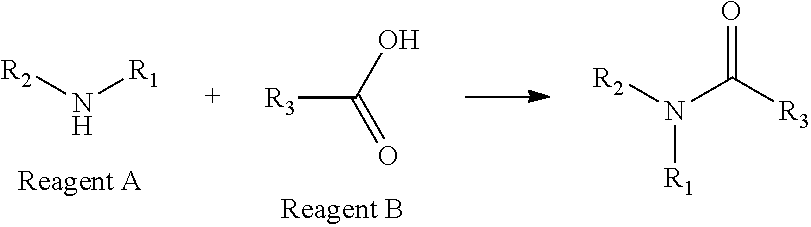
[R2]N[R1].[R3]C(O)=O.[R2]N(C([R3])=O)[R1]
